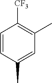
C1=CC(C)=CC(C)=C1[CF3]
